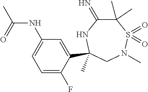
C(=O)(NC1=CC=C(F)C(C2(C)NC(=N)C(C)(C)S(=O)(=O)N(C)C2)=C1)C
